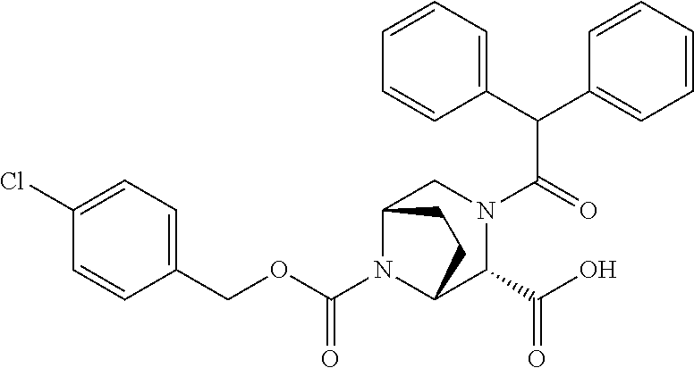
C1=CC(Cl)=CC=C1COC(N1C2C(C(O)=O)N(C(C(C3=CC=CC=C3)C3=CC=CC=C3)=O)CC1CC2)=O
